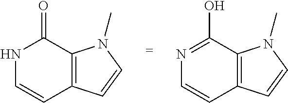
C12=C(C(=O)NC=C1)N(C)C=C2.C12=C(C(O)=NC=C1)N(C)C=C2
